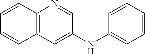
C12=C(C=C(NC3=CC=CC=C3)C=N1)C=CC=C2
